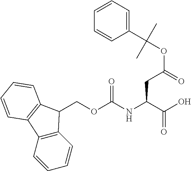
C12=C(C=CC=C1)C1=C(C2COC(NC(C(O)=O)CC(OC(C)(C)C2=CC=CC=C2)=O)=O)C=CC=C1
